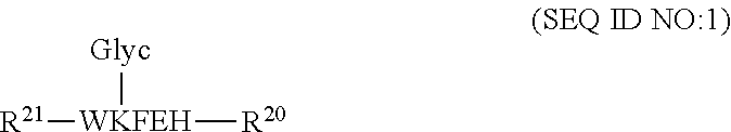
[R21][WKFEH]([R20])[Glyc]
